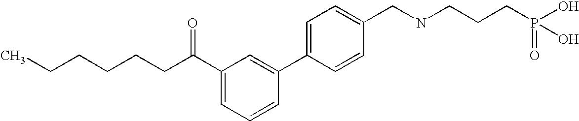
C(CCC(C1=CC=CC(C2=CC=C(CNCCCP(=O)(O)O)C=C2)=C1)=O)CCC
